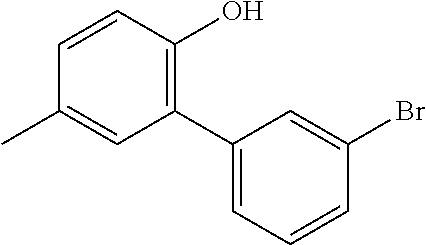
C1(C2=CC=CC(Br)=C2)=C(O)C=CC(C)=C1
